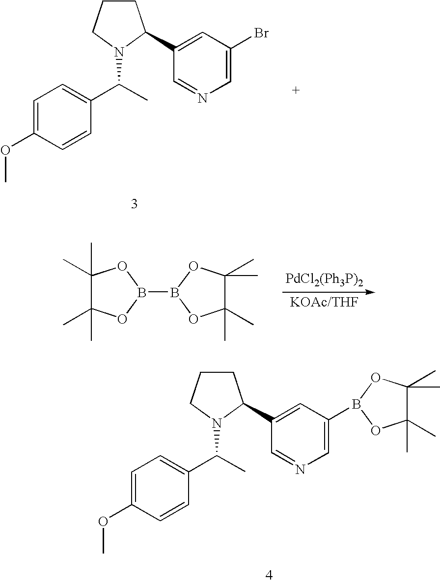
C1=C(OC)C=CC(C(C)N2C(C3=CC(B4OC(C)(C)C(C)(C)O4)=CN=C3)CCC2)=C1.C1=C(OC)C=CC(C(C)N2C(C3=CC(Br)=CN=C3)CCC2)=C1.C1(C)(C)C(C)(C)OB(B2OC(C)(C)C(C)(C)O2)O1
